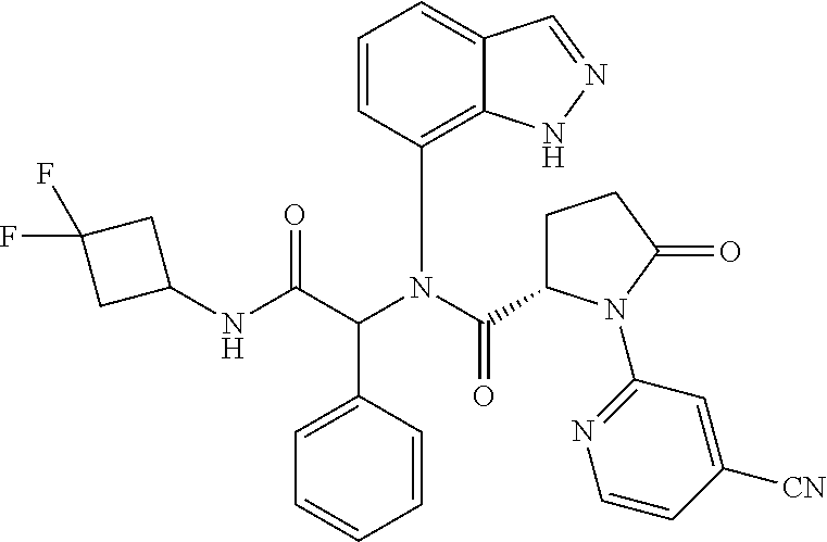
C1=CC(N(C(=O)C2CCC(=O)N2C2=NC=CC([CN])=C2)C(C(NC2CC(F)(F)C2)=O)C2=CC=CC=C2)=C2C(=C1)C=NN2
